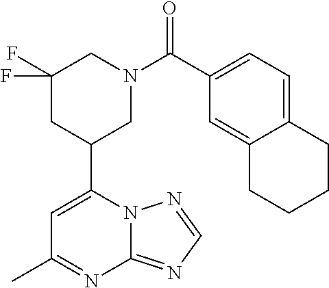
N12C(=NC=N1)N=C(C)C=C2C1CN(C(=O)C2=CC=C3C(=C2)CCCC3)CC(F)(F)C1
